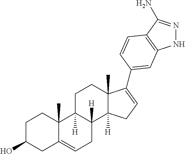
C1C(O)CC2=CCC3([H])C([H])(C2(C)C1)CCC1(C)C3([H])CC=C1C1=CC2=C(C(N)=NN2)C=C1
